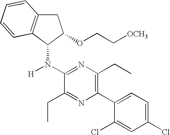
C1(N([H])C2C(OCC[OCH3])CC3=C2C=CC=C3)=NC(CC)=C(C2=CC=C(Cl)C=C2Cl)N=C1CC
